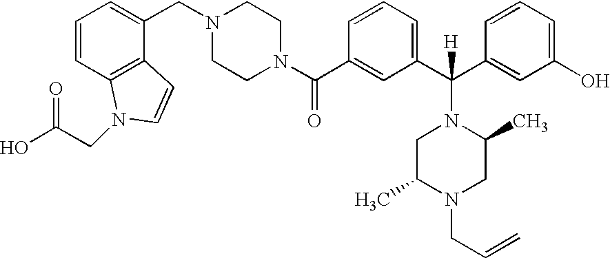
N1(C(C2=CC(C(C3=CC(O)=CC=C3)(N3CC(C)N(CC=C)CC3C)[H])=CC=C2)=O)CCN(CC2=CC=CC3=C2C=CN3CC(O)=O)CC1
